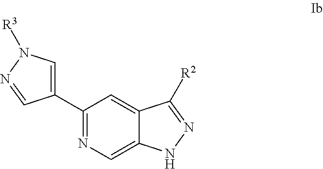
C1(C2=CN([R3])N=C2)=NC=C2C(=C1)C([R2])=NN2
